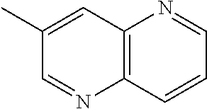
C1(C)=CC2=C(N=C1)C=CC=N2
